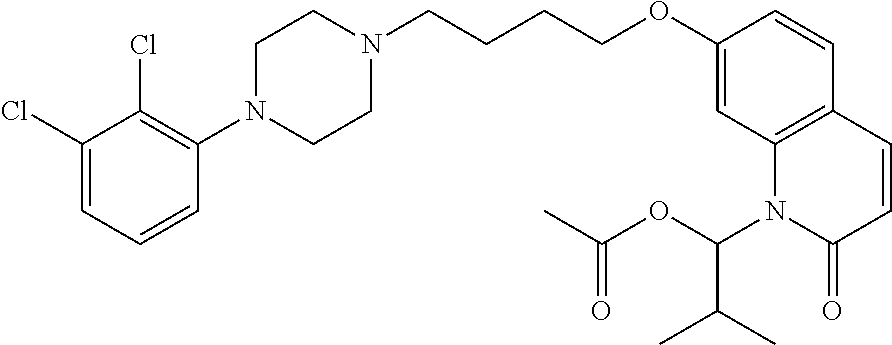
C1(Cl)=CC=CC(N2CCN(CCCCOC3=CC4=C(C=C3)C=CC(=O)N4C(OC(=O)C)C(C)C)CC2)=C1Cl
